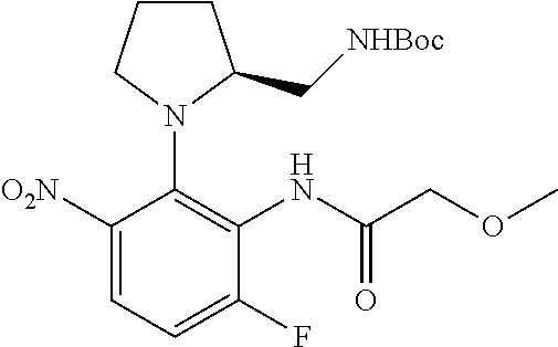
C1([O2N])=CC=C(F)C(NC(COC)=O)=C1N1C(C[NHBoc])CCC1
